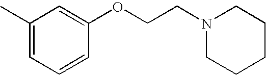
C1(C)=CC=CC(OCCN2CCCCC2)=C1
